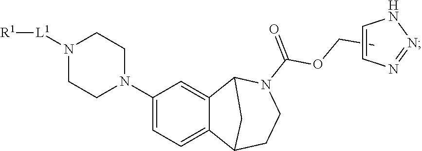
C(C)OC(N1CCC2C3=CC=C(N4CCN([L1][R1])CC4)C=C3C1C2)=O.C1=CN=NN1
